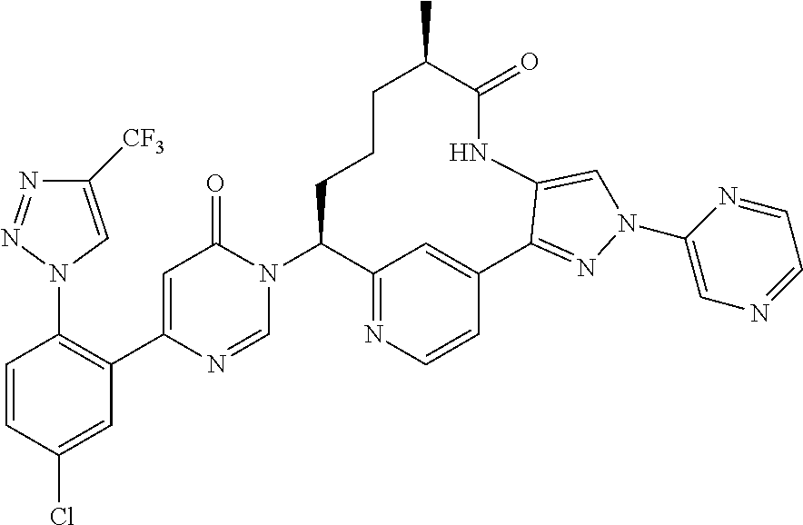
C12=NC=CC(=C1)C1=NN(C3=CN=CC=N3)C=C1NC(=O)C(C)CCCC2N1C(=O)C=C(C2=C(N3C=C([CF3])N=N3)C=CC(Cl)=C2)N=C1
